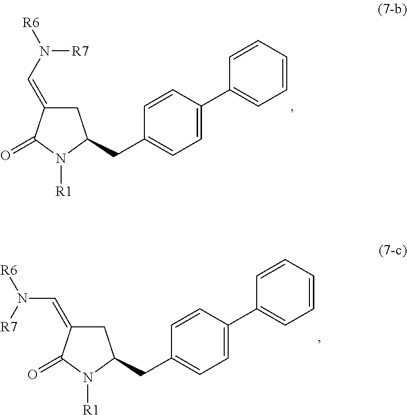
C1C(=CN([R6])[R7])C(=O)N([R1])C1CC1=CC=C(C2=CC=CC=C2)C=C1.C1C(=CN([R7])[R6])C(=O)N([R1])C1CC1=CC=C(C2=CC=CC=C2)C=C1
